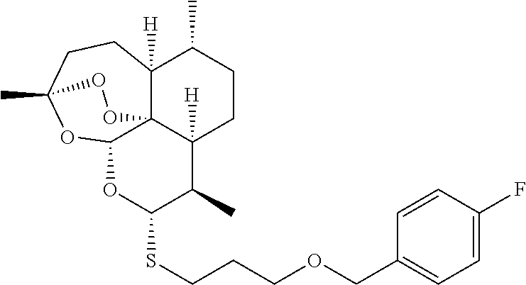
C12([H])C34C([H])(CCC1C)C(C)C(SCCCOCC1=CC=C(F)C=C1)OC3OC(C)(CC2)OO4
